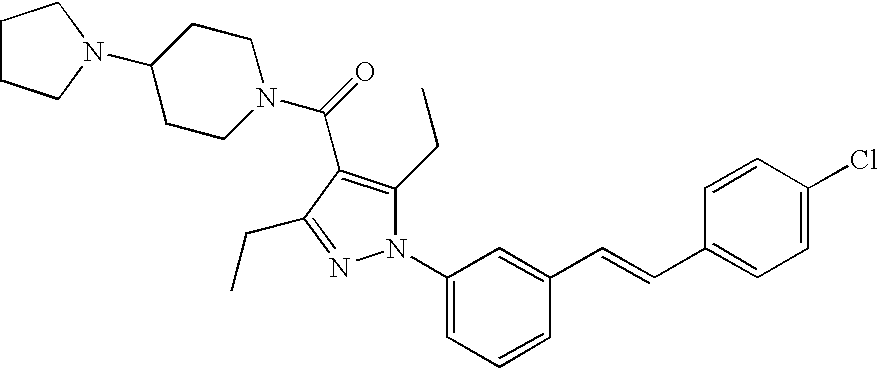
N1(C(=O)C2=C(CC)N(C3=CC=CC(C=CC4=CC=C(Cl)C=C4)=C3)N=C2CC)CCC(N2CCCC2)CC1
